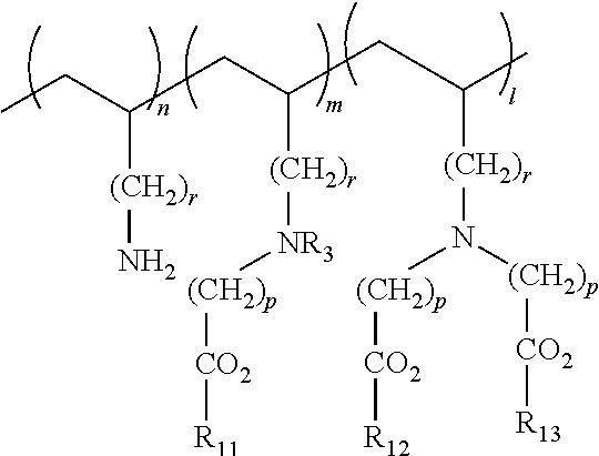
CCC([(CH2)r]N)CC([(CH2)r][NR3][(CH2)p][CO2][R11])CC(C)[(CH2)r]N([(CH2)p][CO2][R13])[(CH2)p][CO2][R12]
